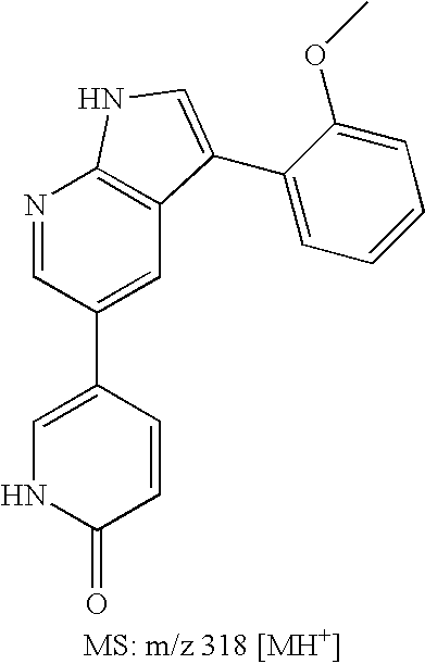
C1=C(C2=CC3=C(N=C2)NC=C3C2=CC=CC=C2OC)C=CC(=O)N1
